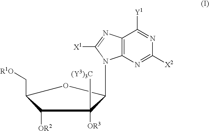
N1=C([Y1])C2=C(N=C1[X2])N(CC1C([OR3])([(Y3)3C])C([OR2])C(C[R1O])O1)C([X1])=N2
